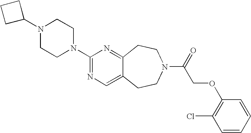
N1(C2CCC2)CCN(C2=NC=C3C(=N2)CCN(C(=O)COC2=C(Cl)C=CC=C2)CC3)CC1
